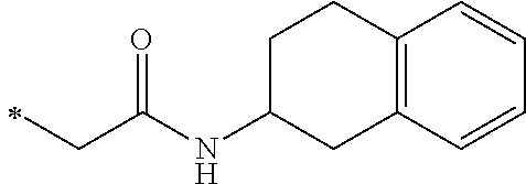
N(C(CC)=O)C1CC2=C(CC1)C=CC=C2
